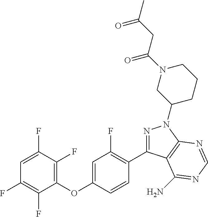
C1(OC2=CC(F)=C(C3=NN(C4CCCN(C(CC(C)=O)=O)C4)C4=C3C(N)=NC=N4)C=C2)=C(F)C(F)=CC(F)=C1F
